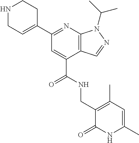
N1=C(C2=CCNCC2)C=C(C(NCC2=C(C)C=C(C)NC2=O)=O)C2=C1N(C(C)C)N=C2
